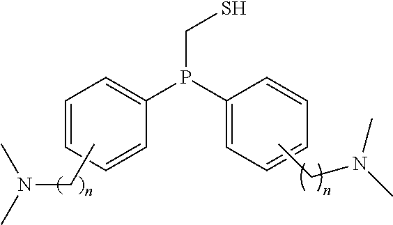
CCN(C)C.C1(P(C2=CC=CC=C2)CS)=CC=CC=C1.CCN(C)C
